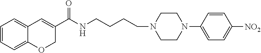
C1=CC=C2C(=C1)C=C(C(NCCCCN1CCN(C3=CC=C([NO2])C=C3)CC1)=O)CO2
